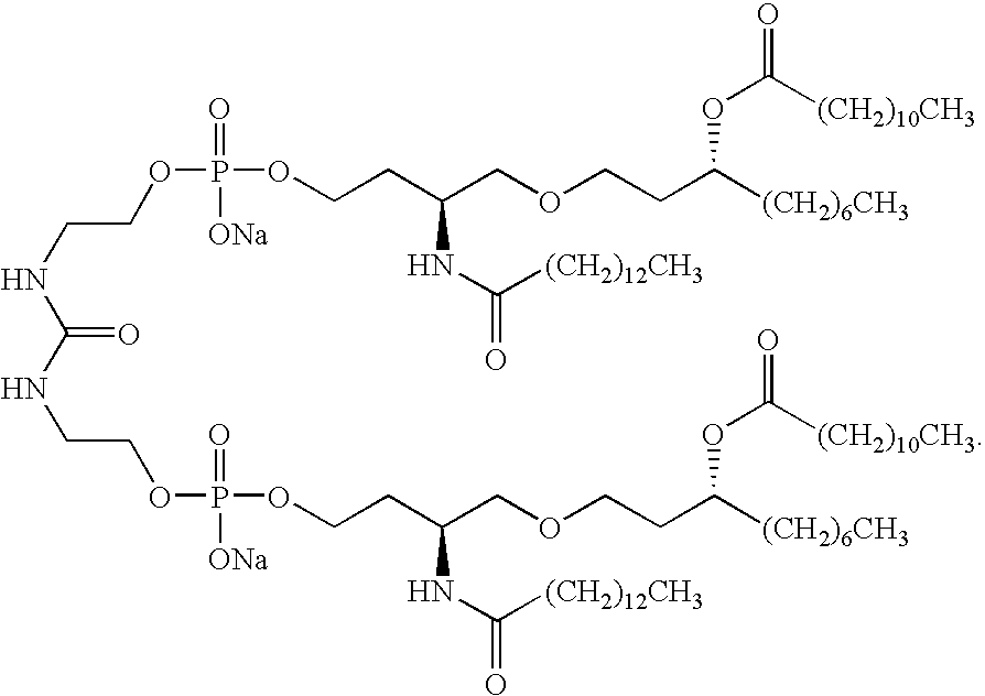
O(P(=O)(OCCC(COCCC([(CH2)6CH3])OC(=O)[(CH2)10CH3])NC(=O)[(CH2)12CH3])[ONa])CCNC(NCCOP(=O)([ONa])OCCC(COCCC([(CH2)6CH3])OC(=O)[(CH2)10CH3])NC(=O)[(CH2)12CH3])=O
